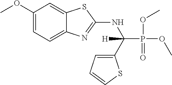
C1(OC)=CC=C2C(=C1)SC(NC(C1=CC=CS1)(P(OC)(=O)OC)[H])=N2
